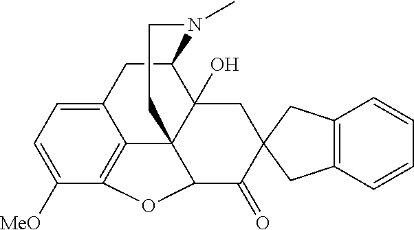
C12CC3=CC=C([MeO])C4=C3C3(C1(O)CC1(C(=O)C3O4)CC3=C(C1)C=CC=C3)CCN2C
